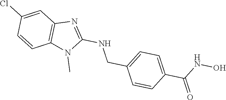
N(CC1=CC=C(C(=O)NO)C=C1)C1=NC2=C(N1C)C=CC(Cl)=C2
